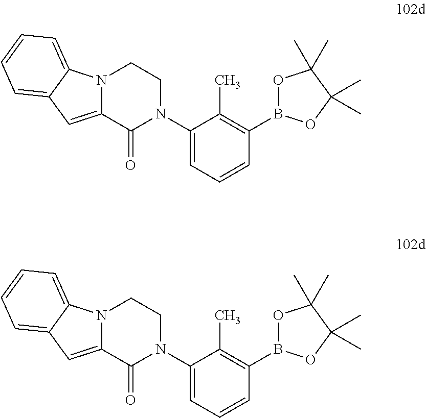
C12=CC3=CC=CC=C3N1CCN(C1=CC=CC(B3OC(C)(C)C(C)(C)O3)=C1C)C2=O.C12=CC3=CC=CC=C3N1CCN(C1=CC=CC(B3OC(C)(C)C(C)(C)O3)=C1C)C2=O
